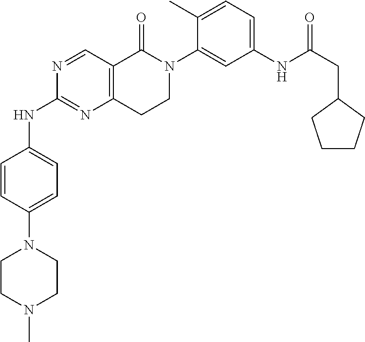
N1=CC2=C(N=C1NC1=CC=C(N3CCN(C)CC3)C=C1)CCN(C1=CC(NC(CC3CCCC3)=O)=CC=C1C)C2=O
